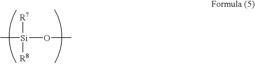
C[Si](OC)([R7])[R8]
